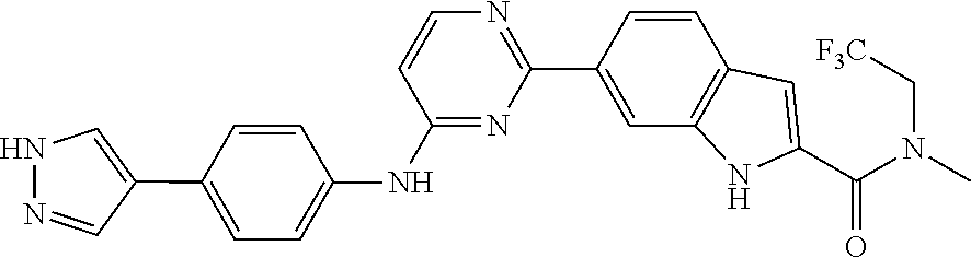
C1=CC2=C(NC(C(=O)N(C)C[F3C])=C2)C=C1C1=NC=CC(NC2=CC=C(C3=CNN=C3)C=C2)=N1
